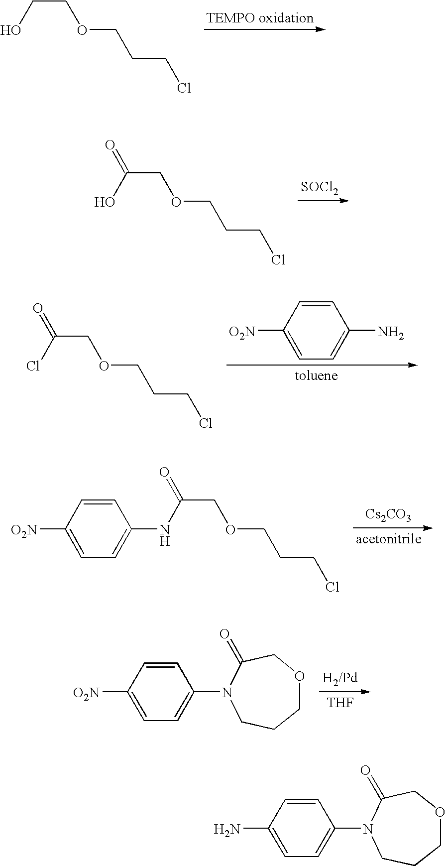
C(COCCCCl)O.C(COCCCCl)(O)=O.[SOCl2].C(COCCCCl)(Cl)=O.C1=C([O2N])C=CC(N)=C1.C1=C([O2N])C=CC(NC(COCCCCl)=O)=C1.[Cs2CO3].C1=C([O2N])C=CC(N2CCCOCC2=O)=C1.[THF].C1=C(N)C=CC(N2CCCOCC2=O)=C1
